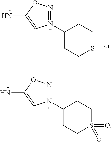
N1(C2CCSCC2)=NOC(N)=C1.N1(C2CCS(=O)(=O)CC2)=NOC(N)=C1
